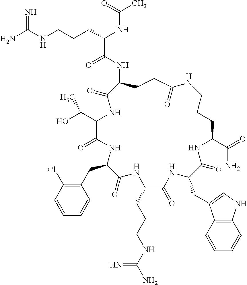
NC(NCCCC(NC(C)=O)C(=O)NC1CCC(=O)NCCCC(C(=O)N)NC(=O)C(CC2=CNC3=C2C=CC=C3)NC(=O)C(CCCNC(N)=N)NC(=O)C(CC2=C(Cl)C=CC=C2)NC(=O)C(C(O)C)NC1=O)=N
